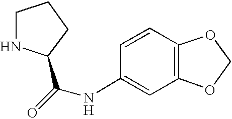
[H].N1C(C(=O)NC2=CC3=C(C=C2)OCO3)CCC1
